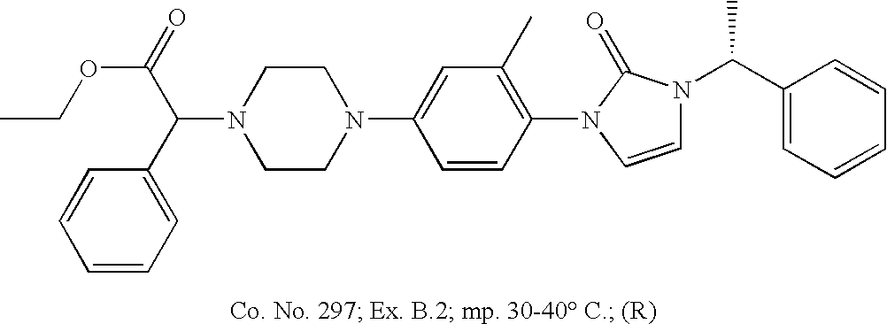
N1(C(C2=CC=CC=C2)C(=O)OCC)CCN(C2=CC(C)=C(N3C=CN(C(C4=CC=CC=C4)C)C3=O)C=C2)CC1
